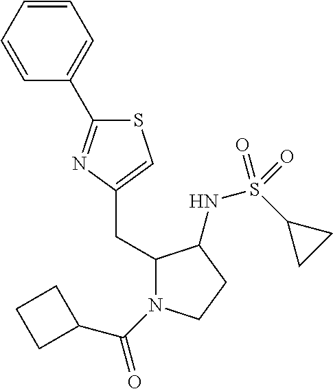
S1C(C2=CC=CC=C2)=NC(CC2N(C(=O)C3CCC3)CCC2NS(C2CC2)(=O)=O)=C1
